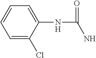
C1=C(Cl)C(NC(=O)N)=CC=C1
